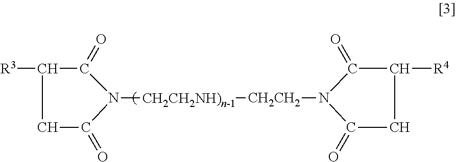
C1C(=O)N([CH2CH2NH)n-1][CH2CH2]N2C(=O)CC([R4])C2=O)C(=O)C1[R3]
